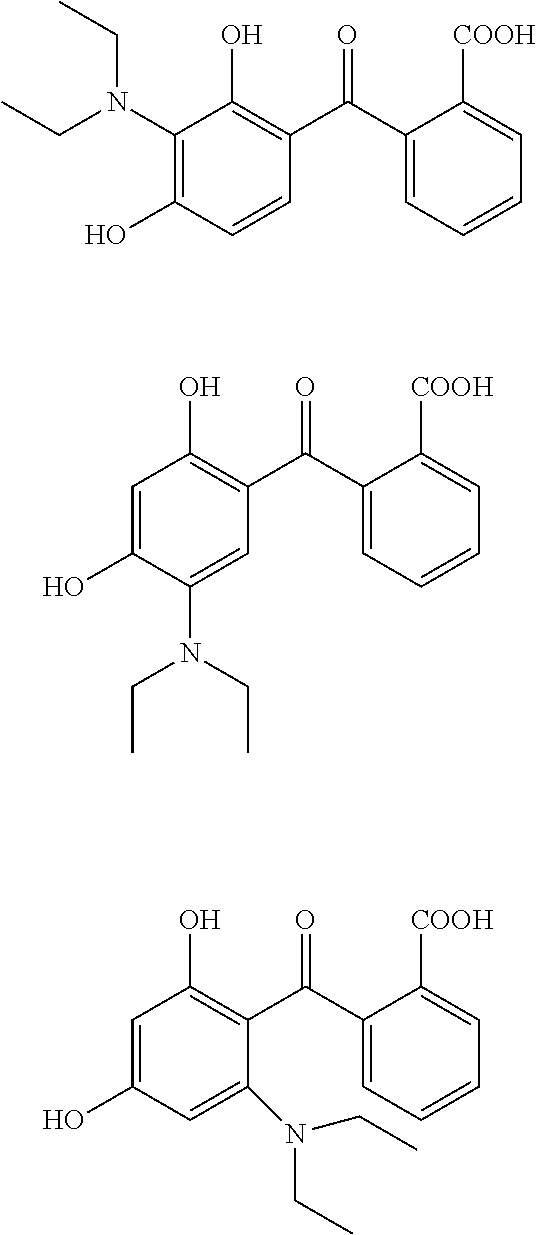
O=C(C1=CC=CC=C1[COOH])C1=C(O)C(N(CC)CC)=C(O)C=C1.O=C(C1=CC=CC=C1[COOH])C1=C(O)C=C(O)C(N(CC)CC)=C1.O=C(C1=CC=CC=C1[COOH])C1=C(O)C=C(O)C=C1N(CC)CC
